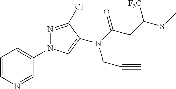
C1=CN=CC(N2N=C(Cl)C(N(CC#C)C(CC(SC)[F3C])=O)=C2)=C1
